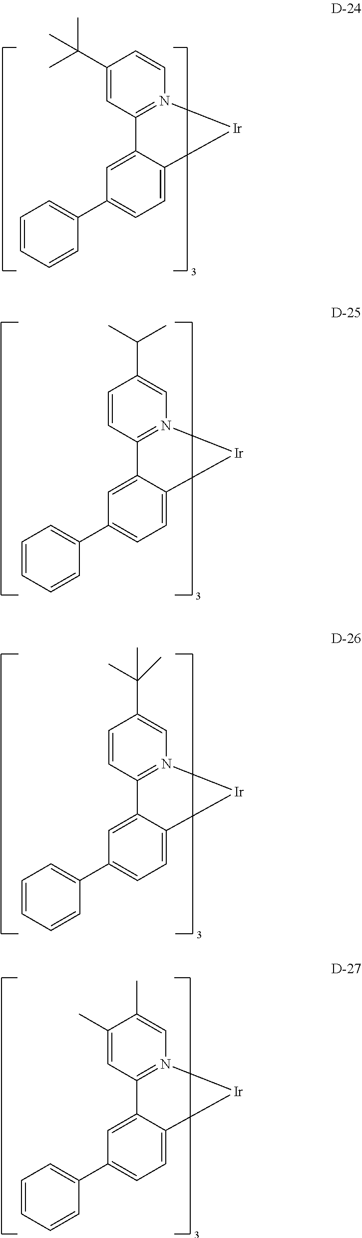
C1=CN2=C(C=C1C(C)(C)C)C1=CC(C3=CC=CC=C3)=CC=C1[Ir]2.C1(C(C)C)=CN2=C(C=C1)C1=CC(C3=CC=CC=C3)=CC=C1[Ir]2.C1(C(C)(C)C)=CN2=C(C=C1)C1=CC(C3=CC=CC=C3)=CC=C1[Ir]2.C1(C)=CN2=C(C=C1C)C1=CC(C3=CC=CC=C3)=CC=C1[Ir]2
